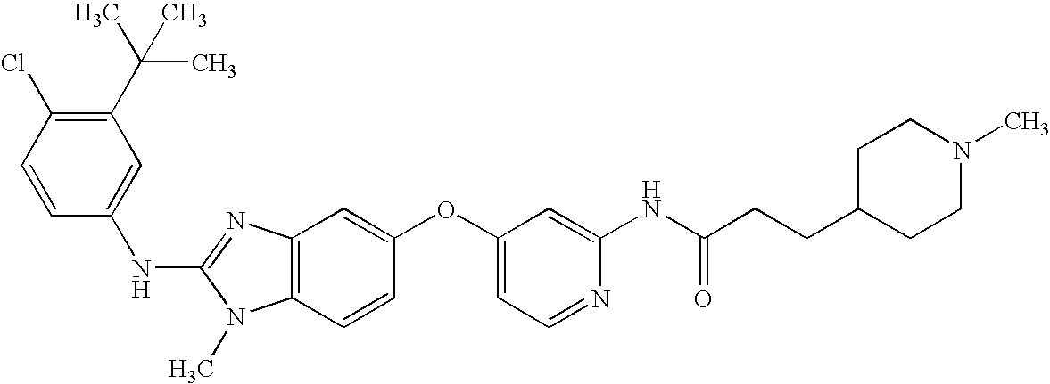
C1(C(C)(C)C)=C(Cl)C=CC(NC2=NC3=C(N2C)C=CC(OC2=CC=NC(NC(CCC4CCN(C)CC4)=O)=C2)=C3)=C1
